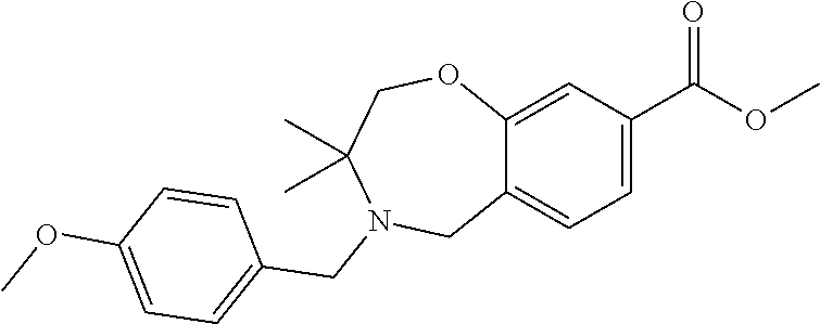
C12=CC(C(=O)OC)=CC=C1CN(CC1=CC=C(OC)C=C1)C(C)(C)CO2
